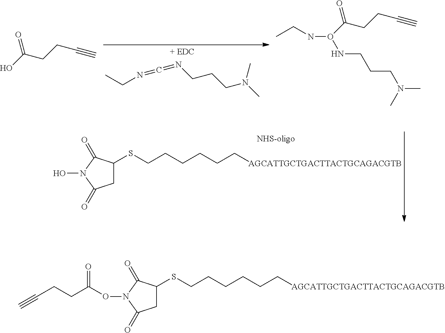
C1C(SCCCCCC[AGCATTGCTGACTTACTGCAGACGTB])C(=O)N(O)C1=O.OC(=O)CCC#C.O(C(=O)CCC#C)(NCC)NCCCN(C)C.CCN=C=NCCCN(C)C.C1C(SCCCCCC[AGCATTGCTGACTTACTGCAGACGTB])C(=O)N(OC(=O)CCC#C)C1=O
